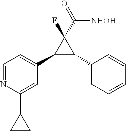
C1=NC(C2CC2)=CC(C2C(C3=CC=CC=C3)C2(F)C(=O)[NHOH])=C1
